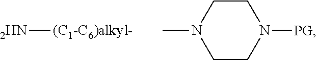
[2HN][(C1-C6)alkyl-].CN1CCN([PG])CC1
